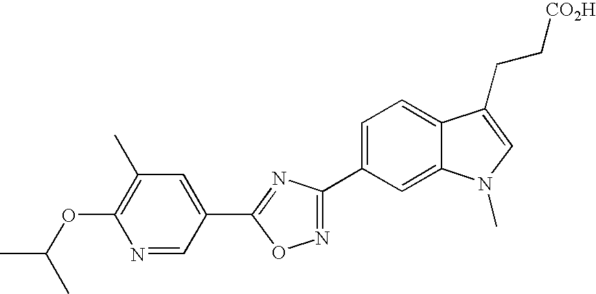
C1(OC(C)C)=C(C)C=C(C2=NC(C3=CC=C4C(=C3)N(C)C=C4CC[CO2H])=NO2)C=N1
